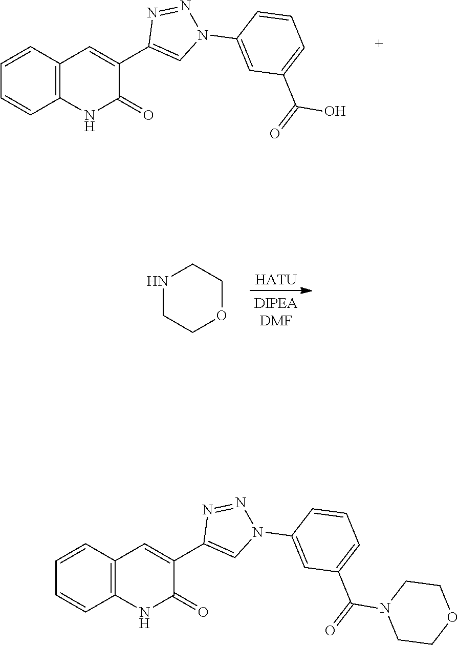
C1=C(C2=CC3=C(C=CC=C3)NC2=O)N=NN1C1=CC(C(=O)O)=CC=C1.[HATU].[DIPEADMF].N1CCOCC1.C1=C(C2=CC3=C(C=CC=C3)NC2=O)N=NN1C1=CC(C(=O)N2CCOCC2)=CC=C1
